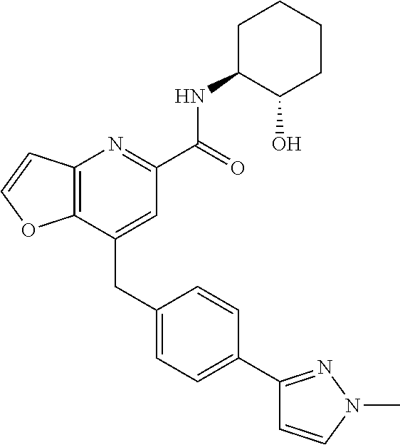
C12=C(C=CO1)N=C(C(NC1C(O)CCCC1)=O)C=C2CC1=CC=C(C2=NN(C)C=C2)C=C1
